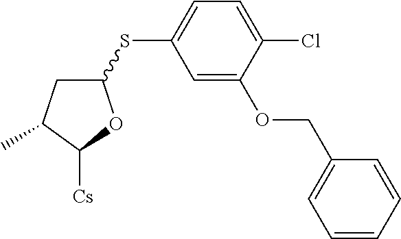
C1=C(OCC2=CC=CC=C2)C(Cl)=CC=C1SC1CC(C)C([Cs])O1
